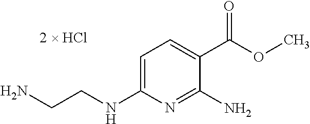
C1=C(NCCN)N=C(N)C(C(=O)OC)=C1.[2  HCl]
